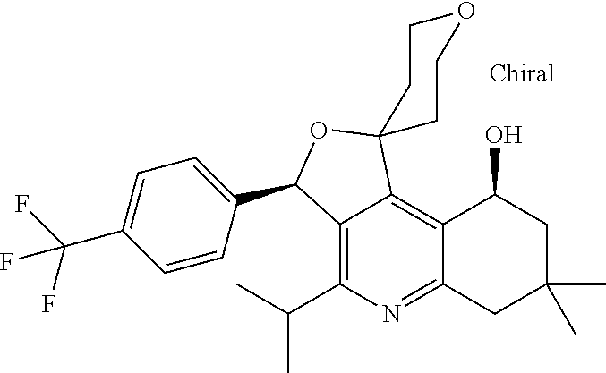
C1=CC(C2C3=C(C(C)C)N=C4C(=C3C3(O2)CCOCC3)C(O)CC(C)(C)C4)=CC=C1C(F)(F)F
